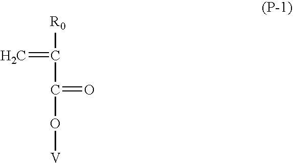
C=C([R0])C(=O)O[V]
